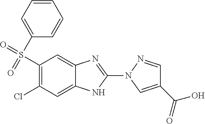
C1=CC=C(S(=O)(=O)C2=C(Cl)C=C3C(=C2)N=C(N2C=C(C(=O)O)C=N2)N3)C=C1
